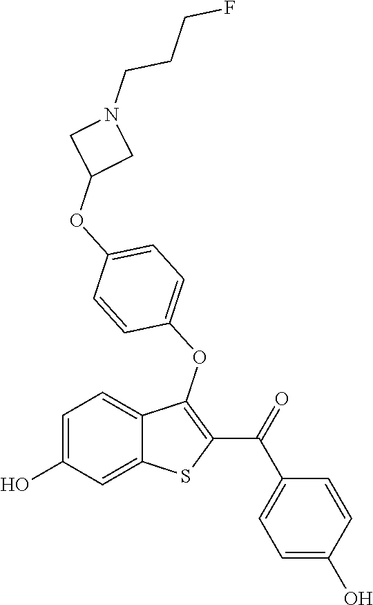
C1=C(O)C=C2C(=C1)C(OC1=CC=C(OC3CN(CCCF)C3)C=C1)=C(C(=O)C1=CC=C(O)C=C1)S2
